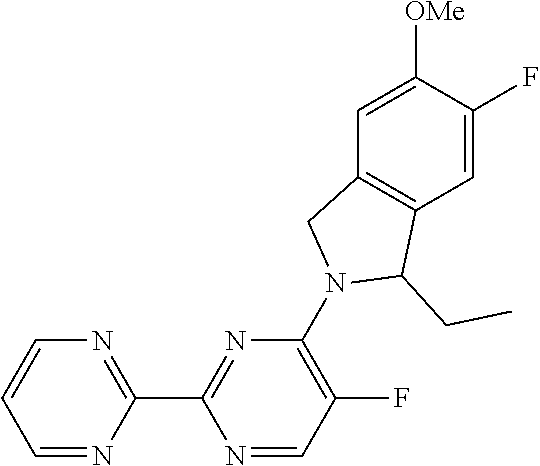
N1=CC(F)=C(N2C(CC)C3=C(C2)C=C([OMe])C(F)=C3)N=C1C1=NC=CC=N1
